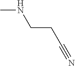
CNCCC#N
